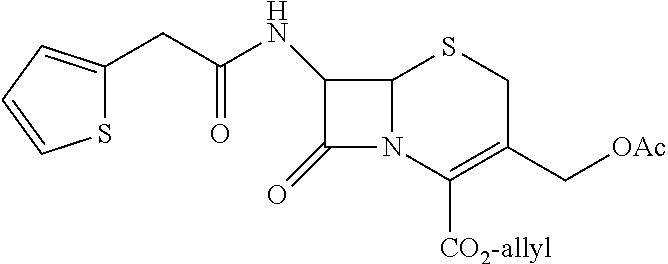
C1(CC(=O)NC2C(=O)N3C2SCC(C[OAc])=C3[CO2-allyl])=CC=CS1
